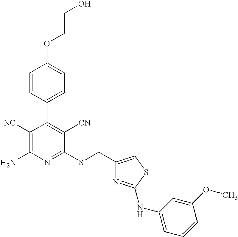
O(C1=CC=C(C2=C([CN])C(SCC3=CSC(NC4=CC=CC(OC)=C4)=N3)=NC(N)=C2[NC])C=C1)CCO
